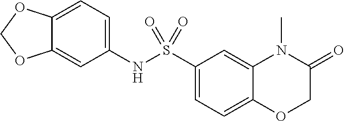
C12=CC(NS(C3=CC=C4C(=C3)N(C)C(=O)CO4)(=O)=O)=CC=C1OCO2
